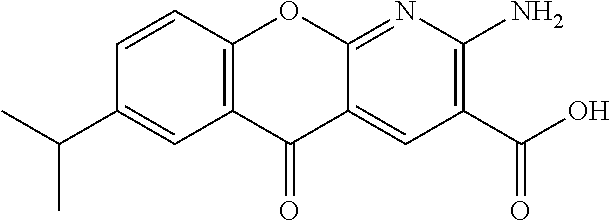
C1(C(O)=O)=C(N)N=C2C(=C1)C(=O)C1=C(O2)C=CC(C(C)C)=C1
